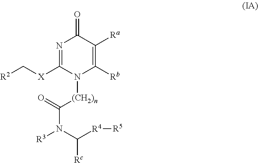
[R2]C[X]C1=NC(=O)C([Ra])=C([Rb])N1[(CH2)n]C(=O)N(C([R4][R5])[Rc])[R3]
